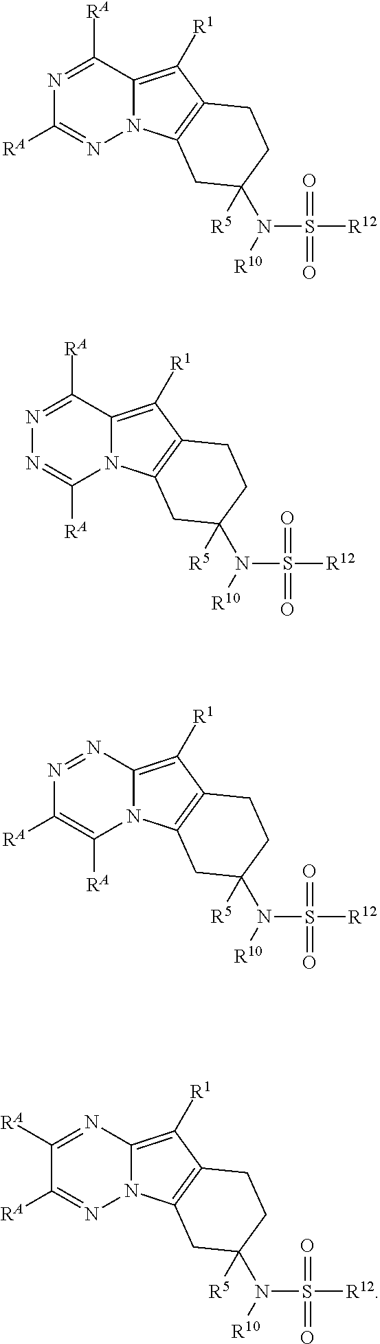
C1([RA])=NN=C([RA])C2=C([R1])C3=C(N12)CC([R5])(N([R10])S(=O)(=O)[R12])CC3.N1=C([RA])N=C([RA])C2=C([R1])C3=C(N12)CC([R5])(N([R10])S(=O)(=O)[R12])CC3.C1([RA])=C([RA])N=NC2=C([R1])C3=C(N12)CC([R5])(N([R10])S(=O)(=O)[R12])CC3.N1=C([RA])C([RA])=NC2=C([R1])C3=C(N12)CC([R5])(N([R10])S(=O)(=O)[R12])CC3
